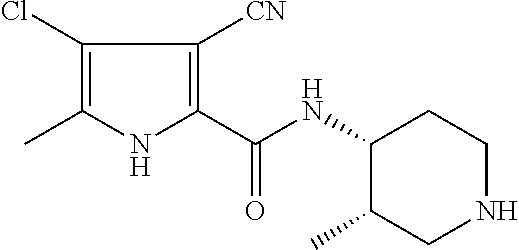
C1(Cl)=C(C)NC(C(NC2C(C)CNCC2)=O)=C1[CN]
